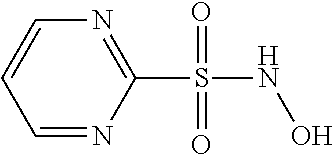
C1=NC(S(NO)(=O)=O)=NC=C1
